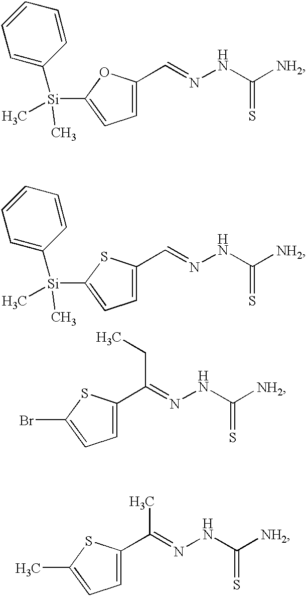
C1([Si](C)(C2=CC=CC=C2)C)=CC=C(C=NNC([NH2])=S)O1.C1([Si](C)(C2=CC=CC=C2)C)=CC=C(C=NNC([NH2])=S)S1.C1(Br)=CC=C(C(=NNC([NH2])=S)CC)S1.C1(C)=CC=C(C(=NNC([NH2])=S)C)S1
